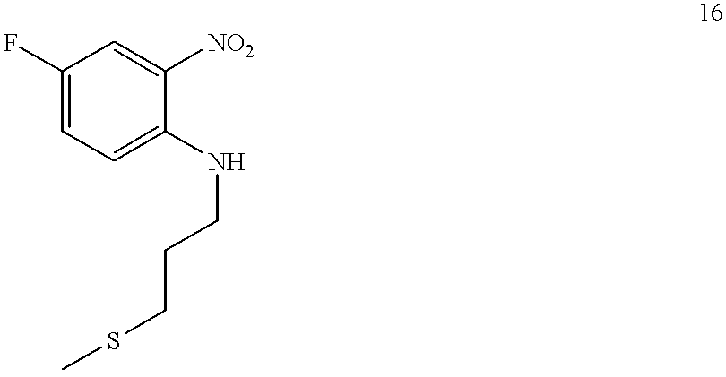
C1(F)=CC=C(NCCCSC)C([NO2])=C1
